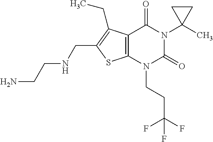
C12=C(N(CCC(F)(F)F)C(=O)N(C3(C)CC3)C1=O)SC(CNCCN)=C2CC
